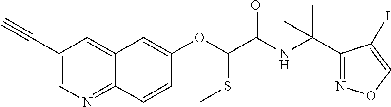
C1(C#C)=CN=C2C(=C1)C=C(OC(SC)C(=O)NC(C1=NOC=C1I)(C)C)C=C2
